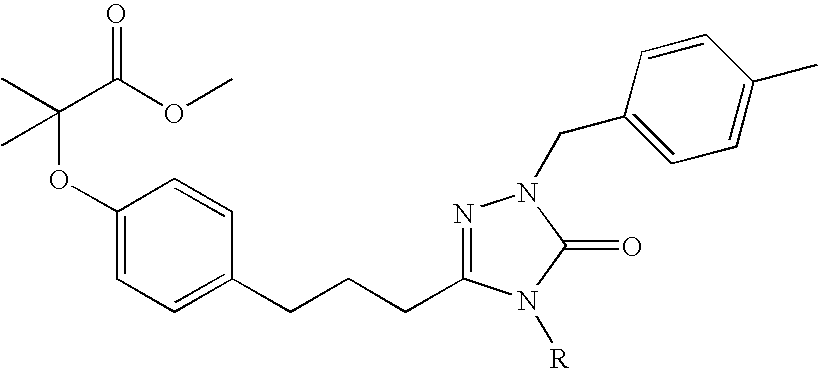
N1=C(CCCC2=CC=C(OC(C)(C(OC)=O)C)C=C2)N([R])C(=O)N1CC1=CC=C(C)C=C1
